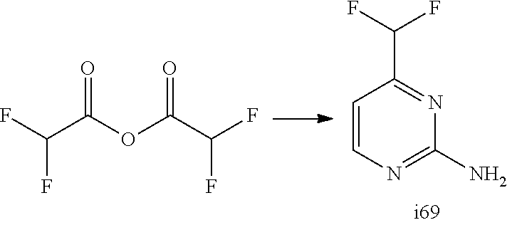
FC(C(OC(C(F)F)=O)=O)F.C1=CN=C(N)N=C1C(F)F
